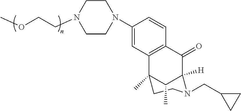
C1(N2CCN(CCOC)CC2)=CC2=C(C=C1)C(=O)C1([H])C(C)C2(C)CCN1CC1CC1
